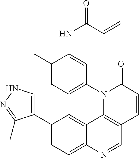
C12=CC(C3=CNN=C3C)=CC=C1N=CC1=C2N(C2=CC=C(C)C(NC(C=C)=O)=C2)C(=O)C=C1
